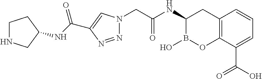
C12=C(C(C(O)=O)=CC=C1)OB(O)C(NC(CN1N=NC(C(NC3CNCC3)=O)=C1)=O)C2
